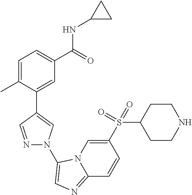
C1=C(C)C(C2=CN(C3=CN=C4N3C=C(S(C3CCNCC3)(=O)=O)C=C4)N=C2)=CC(C(=O)NC2CC2)=C1
